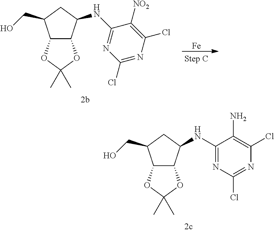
C12C(C(NC3=NC(Cl)=NC(Cl)=C3[NO2])CC1CO)OC(C)(C)O2.[Fe].C12C(C(NC3=NC(Cl)=NC(Cl)=C3N)CC1CO)OC(C)(C)O2
